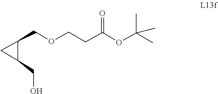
C1(COCCC(=O)OC(C)(C)C)C(CO)C1
